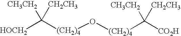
[HOCH2]C([(CH2)4]O[(CH2)4]C([CO2H])([CH3CH2])[CH2CH3])([CH3CH2])[CH2CH3]
